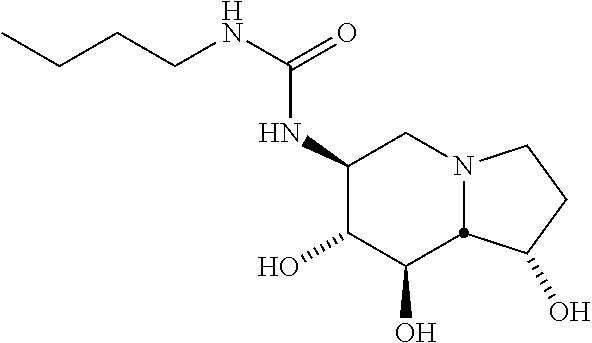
C1(NC(NCCCC)=O)C(O)C(O)C2N(C1)CCC2O
